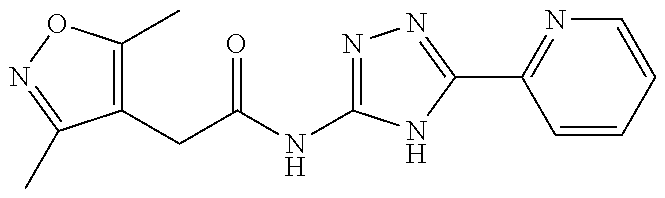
C1(CC(NC2=NN=C(C3=NC=CC=C3)N2)=O)=C(C)ON=C1C
